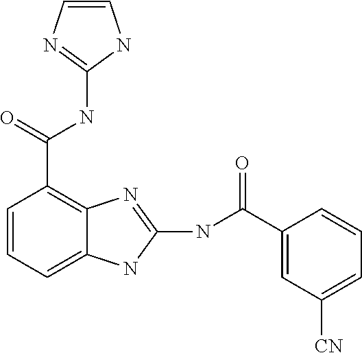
C12=C(C(NC3=NC=CN3)=O)C=CC=C1NC(NC(C1=CC([CN])=CC=C1)=O)=N2
